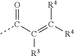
CC(C(=C([R4])[R4])[R3])=O
